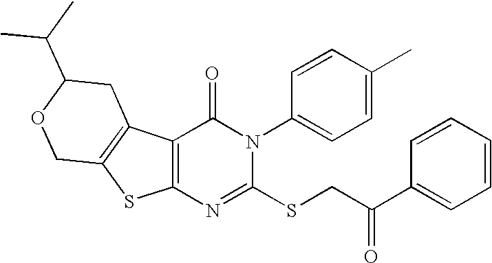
C12=C(C3=C(S1)COC(C(C)C)C3)C(=O)N(C1=CC=C(C)C=C1)C(SCC(C1=CC=CC=C1)=O)=N2
